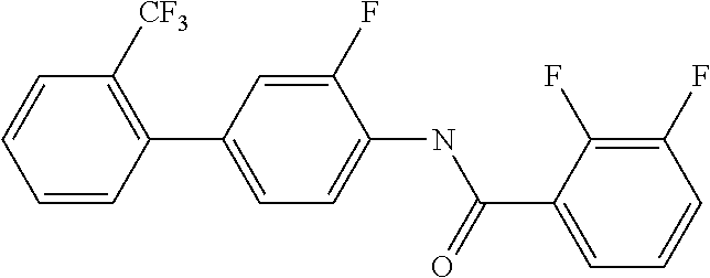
C1=CC(C2=CC=C(NC(C3=CC=CC(F)=C3F)=O)C(F)=C2)=C([CF3])C=C1
